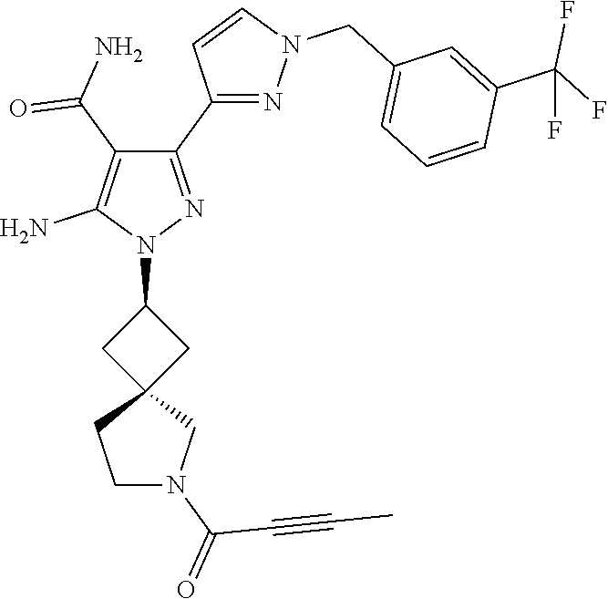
C12(CC(N3N=C(C4=NN(CC5=CC=CC(C(F)(F)F)=C5)C=C4)C(C(=O)N)=C3N)C1)CCN(C(=O)C#CC)C2
